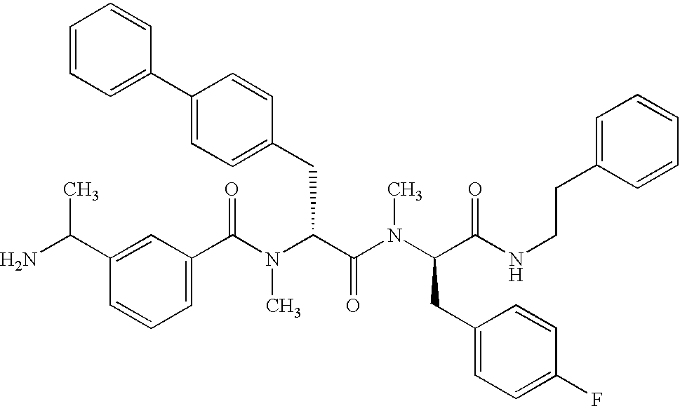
C1(C(N(C(C(N(C(C(NCCC2=CC=CC=C2)=O)CC2=CC=C(F)C=C2)C)=O)CC2=CC=C(C3=CC=CC=C3)C=C2)C)=O)=CC=CC(C(C)N)=C1
